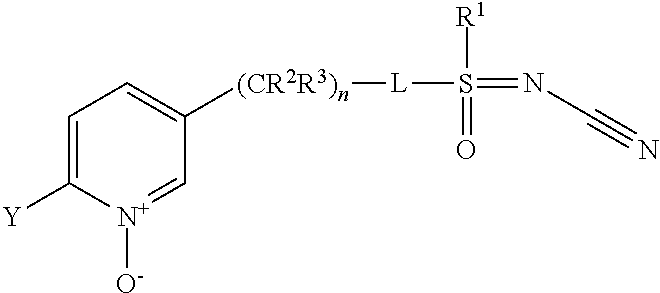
C1=C([Y])[N+]([O-])=CC([(CR2R3)n][L]S(=NC#N)([R1])=O)=C1
